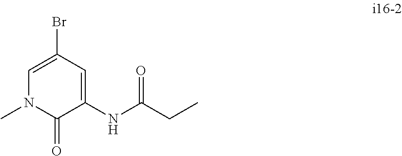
C1=C(Br)C=C(NC(CC)=O)C(=O)N1C
